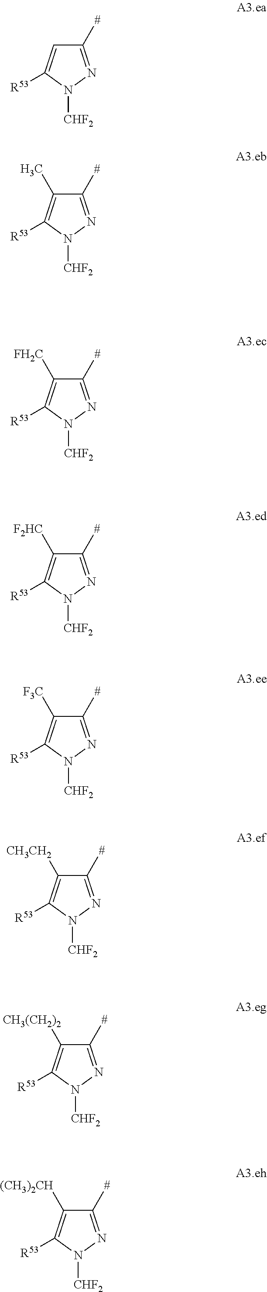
C1([#])=NN([CHF2])C([R53])=C1.C1([#])=NN([CHF2])C([R53])=C1C.C1([#])=NN([CHF2])C([R53])=C1[FH2C].C1([#])=NN([CHF2])C([R53])=C1[F2HC].C1([#])=NN([CHF2])C([R53])=C1[F3C].C1([#])=NN([CHF2])C([R53])=C1[CH3CH2].C1([#])=NN([CHF2])C([R53])=C1[CH3(CH2)2].C1([#])=NN([CHF2])C([R53])=C1[(CH3)2CH]
